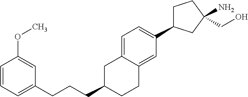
C1C(C2=CC=C3C(=C2)CCC(CCCC2=CC=CC(OC)=C2)C3)CC(N)(CO)C1
